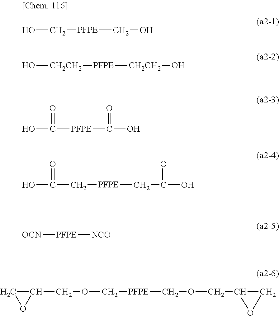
OC[PFPE]CO.O[CH2CH2][PFPE][CH2CH2]O.OC([PFPE]C(O)=O)=O.OC(C[PFPE]CC(O)=O)=O.[OCN][PFPE][NCO].C1C(COC[PFPE]COCC2CO2)O1
